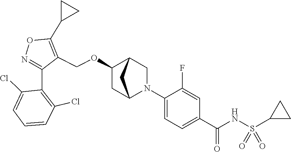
N1=C(C2=C(Cl)C=CC=C2Cl)C(COC2CC3N(C4=CC=C(C(NS(C5CC5)(=O)=O)=O)C=C4F)CC2C3)=C(C2CC2)O1
